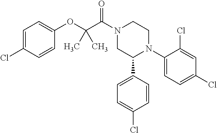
C1(OC(C(N2CC(C3=CC=C(Cl)C=C3)N(C3=CC=C(Cl)C=C3Cl)CC2)=O)(C)C)=CC=C(Cl)C=C1
